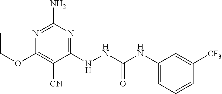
N1=C(N)N=C(NNC(NC2=CC=CC([CF3])=C2)=O)C([CN])=C1OCC
